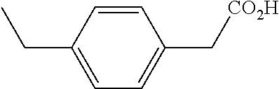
C1=CC(CC)=CC=C1C[CO2H]
